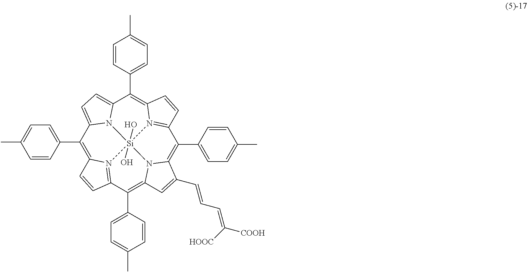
C1(C2=CC=C(C)C=C2)=C2N3=C(C(C4=CC=C(C)C=C4)=C4N5C(=C(C6=CC=C(C)C=C6)C6=N7C(=C(C8=CC=C(C)C=C8)C8=CC=C1N8[Si]753(O)O)C=C6)C(C=CC=C([COOH])[HOOC])=C4)C=C2
